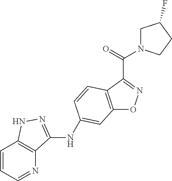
C12=C(C(C(=O)N3CC(F)CC3)=NO1)C=CC(NC1=NNC3=C1N=CC=C3)=C2
